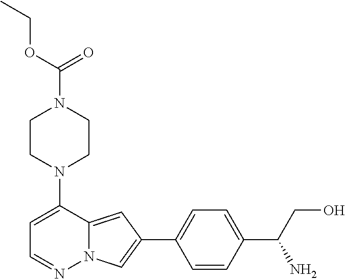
N1(C2=CC=NN3C2=CC(C2=CC=C(C(N)CO)C=C2)=C3)CCN(C(=O)OCC)CC1
